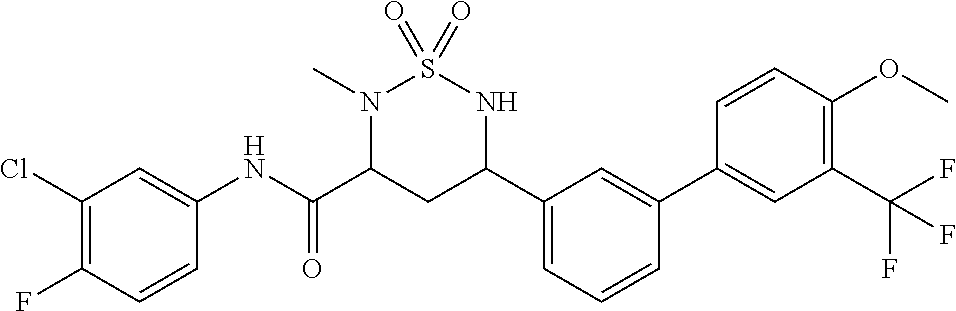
C1(Cl)=C(F)C=CC(NC(C2CC(C3=CC=CC(C4=CC(C(F)(F)F)=C(OC)C=C4)=C3)NS(=O)(=O)N2C)=O)=C1
